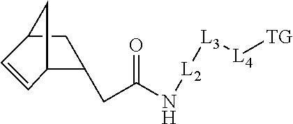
C12CC(CC(N[L2][L3][L4][TG])=O)C(C1)C=C2
